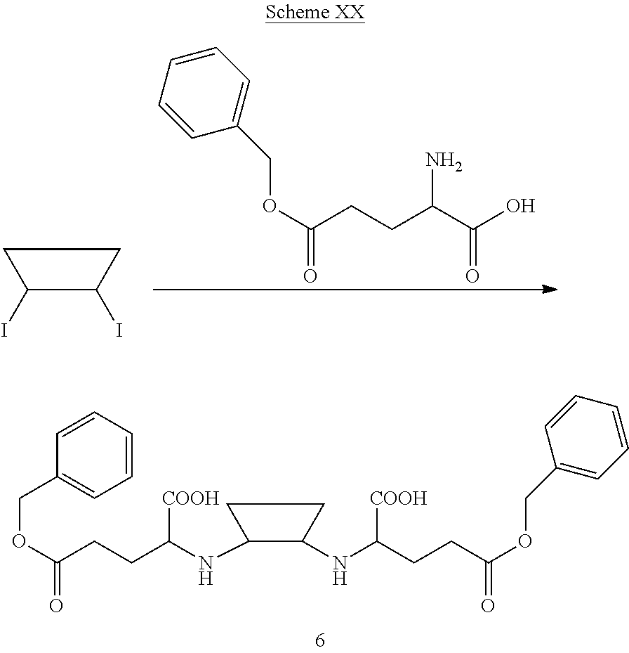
C1(I)C(I)CC1.C(C(C(O)=O)N)CC(=O)OCC1=CC=CC=C1.C1(NC(CCC(OCC2=CC=CC=C2)=O)[COOH])C(NC(CCC(OCC2=CC=CC=C2)=O)[COOH])CC1
